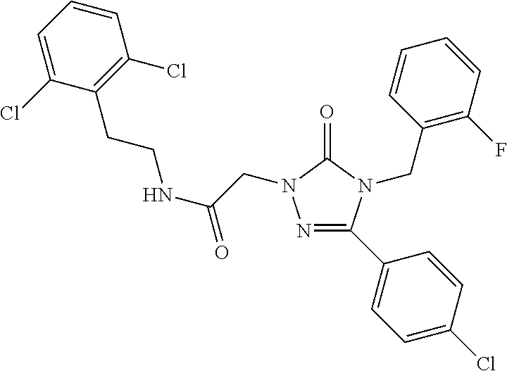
N1=C(C2=CC=C(Cl)C=C2)N(CC2=C(F)C=CC=C2)C(=O)N1CC(=O)NCCC1=C(Cl)C=CC=C1Cl
